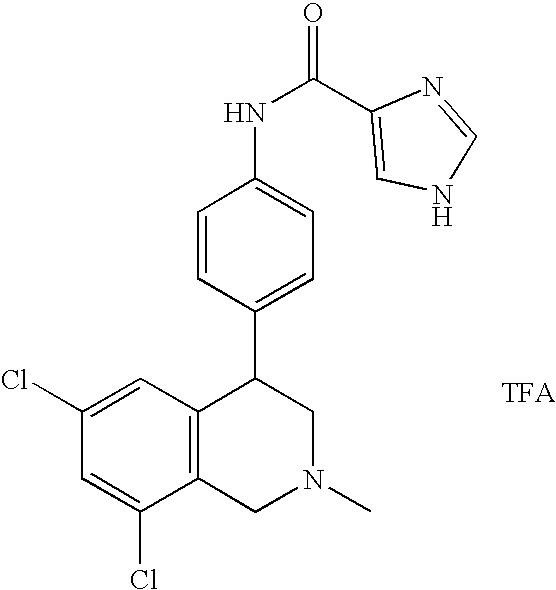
[TFA].C1(Cl)=CC(Cl)=CC2=C1CN(C)CC2C1=CC=C(NC(=O)C2=CNC=N2)C=C1
